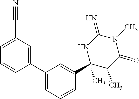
C1(C2=CC(C#N)=CC=C2)=CC=CC(C2(C)C(C)C(=O)N(C)C(=N)N2)=C1
